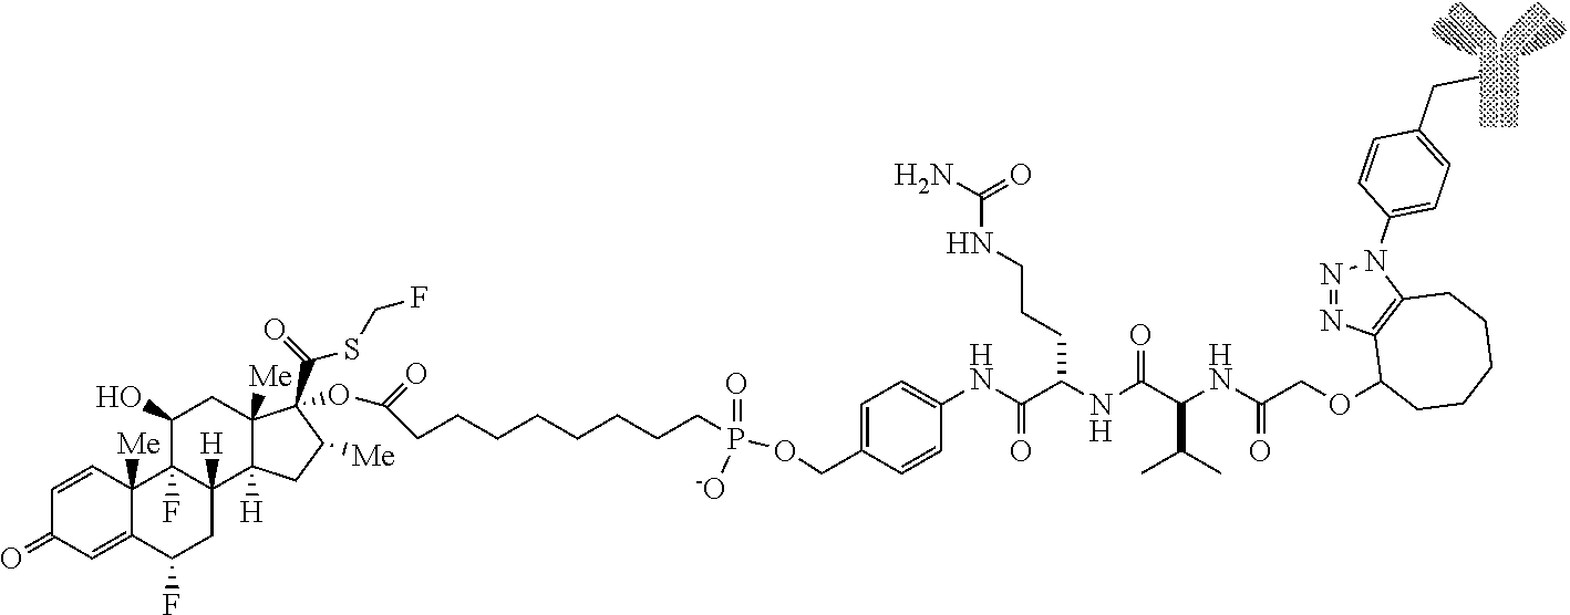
C1=CC2([Me])C(=CC1=O)C(F)CC1([H])C2(F)C(O)CC2([Me])C1([H])CC([Me])C2(C(SCF)=O)OC(=O)CCCCCCCCP(=O)(OCC1=CC=C(NC(=O)C(CCCNC(N)=O)NC(=O)C(C(C)C)NC(=O)COC2CCCCCC3=C2N=NN3C2=CC=C(CC)C=C2)C=C1)[-O]
